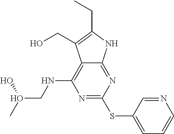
N1=C(SC2=CC=CN=C2)N=C2C(=C1NCO(O)C)C(CO)=C(CC)N2
